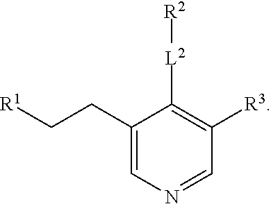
C1(CC[R1])=CN=CC([R3])=C1[L2][R2]
